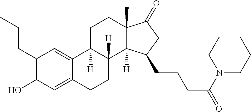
C1(CCC)=C(O)C=C2C(=C1)C1([H])C([H])(CC2)C2([H])C(C)(CC1)C(=O)CC2CCCC(N1CCCCC1)=O
